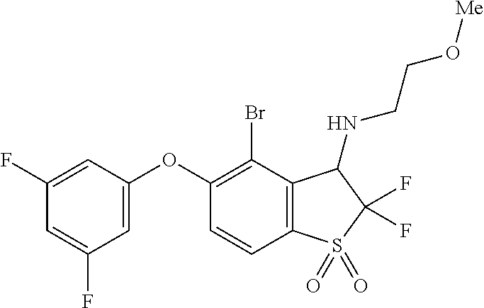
C1(F)=CC(OC2=C(Br)C3=C(C=C2)S(=O)(=O)C(F)(F)C3NCCO[Me])=CC(F)=C1
